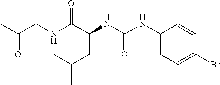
N(C(C(NC(NC1=CC=C(Br)C=C1)=O)CC(C)C)=O)CC(C)=O
